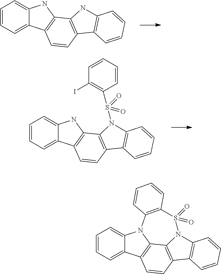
C1=CC=C2C(=C1)NC1=C2C=CC2=C1NC1=C2C=CC=C1.C1=CC=C2C(=C1)NC1=C2C=CC2=C1N(S(=O)(=O)C1=C(I)C=CC=C1)C1=C2C=CC=C1.C1=CC=C2C(=C1)N1C3=C2C=CC2=C3N(C3=C2C=CC=C3)S(=O)(=O)C2=C1C=CC=C2
